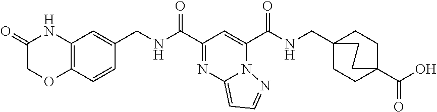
C12=C(C=CC(CNC(C3=NC4=CC=NN4C(C(NCC45CCC(C(O)=O)(CC4)CC5)=O)=C3)=O)=C1)OCC(=O)N2
